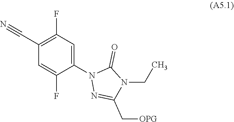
C1=C(F)C(N2N=C(C[OPG])N(CC)C2=O)=CC(F)=C1C#N
